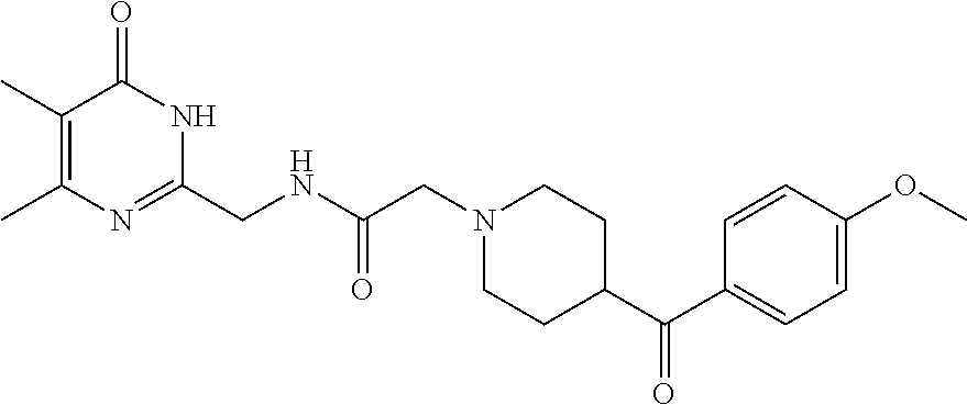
C1=C(OC)C=CC(C(C2CCN(CC(=O)NCC3=NC(C)=C(C)C(=O)N3)CC2)=O)=C1
